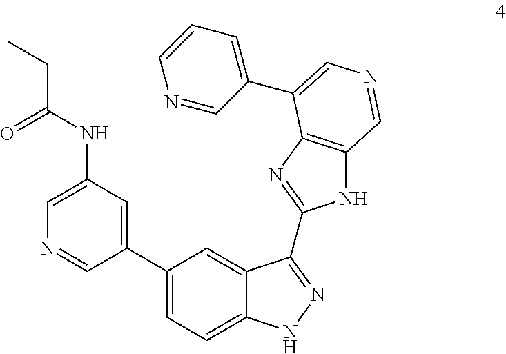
C1=C(NC(CC)=O)C=C(C2=CC=C3C(=C2)C(C2=NC4=C(N2)C=NC=C4C2=CC=CN=C2)=NN3)C=N1
